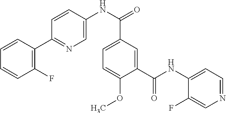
C1=CC(C2=NC=C(NC(=O)C3=CC=C(OC)C(C(NC4=CC=NC=C4F)=O)=C3)C=C2)=C(F)C=C1
